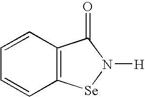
C1=CC2=C(C=C1)[Se]N([H])C2=O
